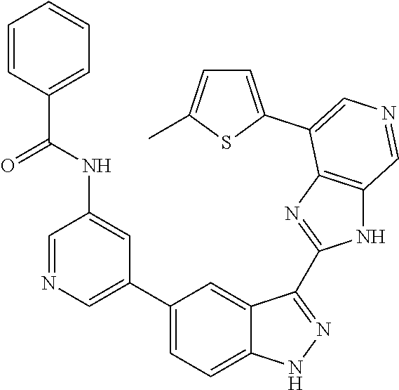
C1(C2=CN=CC(NC(C3=CC=CC=C3)=O)=C2)=CC=C2C(=C1)C(C1=NC3=C(N1)C=NC=C3C1=CC=C(C)S1)=NN2
